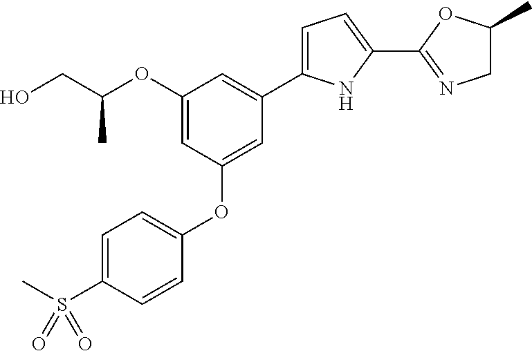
C1=C(S(C)(=O)=O)C=CC(OC2=CC(C3=CC=C(C4=NCC(C)O4)N3)=CC(OC(CO)C)=C2)=C1
